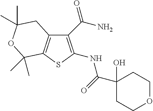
C1(C(N)=O)=C(NC(=O)C2(O)CCOCC2)SC2=C1CC(C)(C)OC2(C)C
